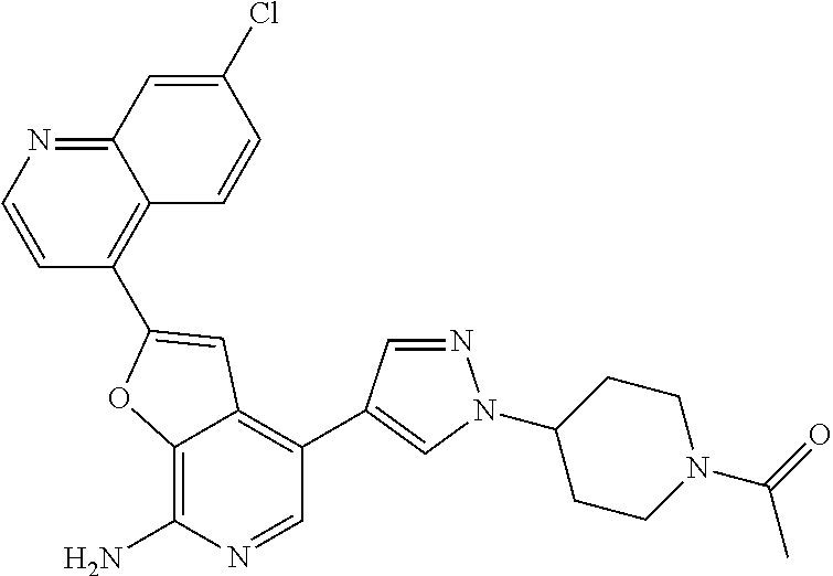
C12=NC=CC(C3=CC4=C(C5=CN(C6CCN(C(=O)C)CC6)N=C5)C=NC(N)=C4O3)=C1C=CC(Cl)=C2
